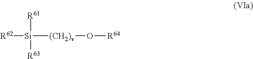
[R62][Si]([(CH2)v]O[R64])([R61])[R63]
